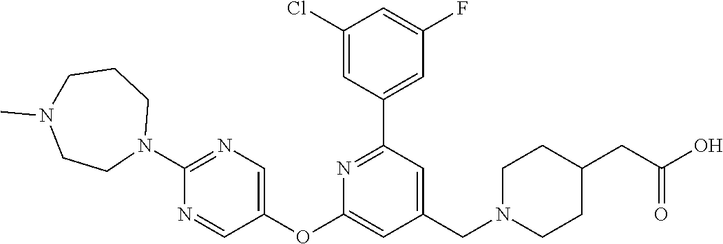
C1(Cl)=CC(C2=NC(OC3=CN=C(N4CCCN(C)CC4)N=C3)=CC(CN3CCC(CC(O)=O)CC3)=C2)=CC(F)=C1
